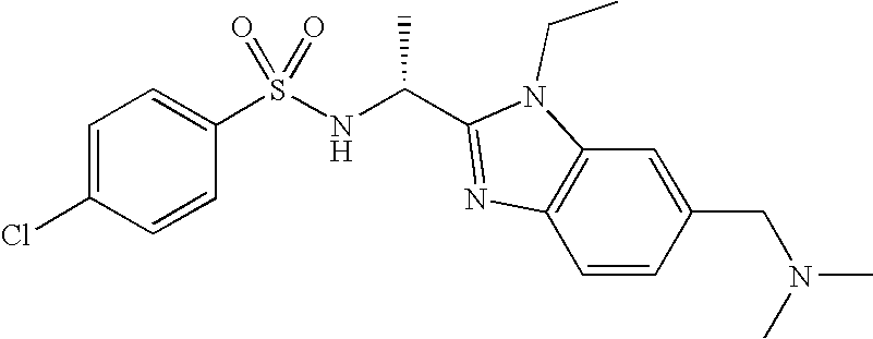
C1=C(Cl)C=CC(S(NC(C2=NC3=C(C=C(CN(C)C)C=C3)N2CC)C)(=O)=O)=C1
